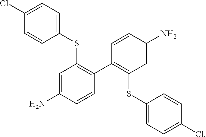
C1(C2=C(SC3=CC=C(Cl)C=C3)C=C(N)C=C2)=C(SC2=CC=C(Cl)C=C2)C=C(N)C=C1
